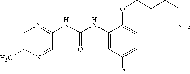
C1=C(OCCCCN)C(NC(=O)NC2=NC=C(C)N=C2)=CC(Cl)=C1
